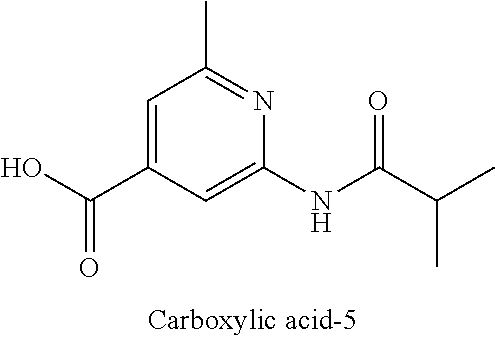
C1=C(C(O)=O)C=C(NC(C(C)C)=O)N=C1C
